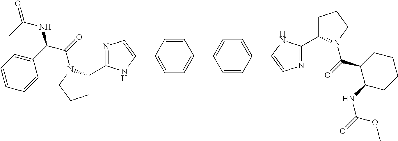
C1=C(C2=CN=C(C3CCCN3C(=O)C(C3=CC=CC=C3)NC(=O)C)N2)C=CC(C2=CC=C(C3=CN=C(C4CCCN4C(=O)C4C(NC(=O)OC)CCCC4)N3)C=C2)=C1
